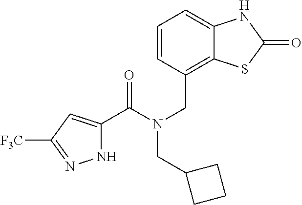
N1C(C(N(CC2=C3C(=CC=C2)NC(=O)S3)CC2CCC2)=O)=CC([F3C])=N1
